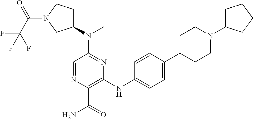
C1=NC(C(=O)N)=C(NC2=CC=C(C3(C)CCN(C4CCCC4)CC3)C=C2)N=C1N(C1CCN(C(C(F)(F)F)=O)C1)C
